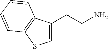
C1=C(CCN)C2=C(S1)C=CC=C2
